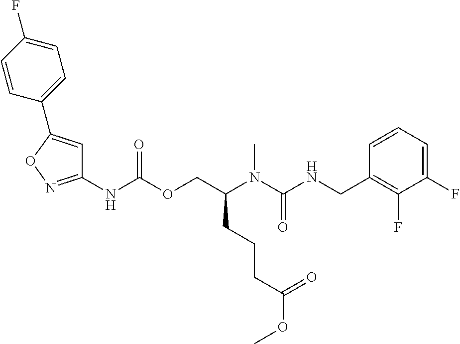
C1=CC(CNC(N(C(COC(NC2=NOC(C3=CC=C(F)C=C3)=C2)=O)CCCC(OC)=O)C)=O)=C(F)C(F)=C1
